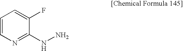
C1=CN=C(NN)C(F)=C1
